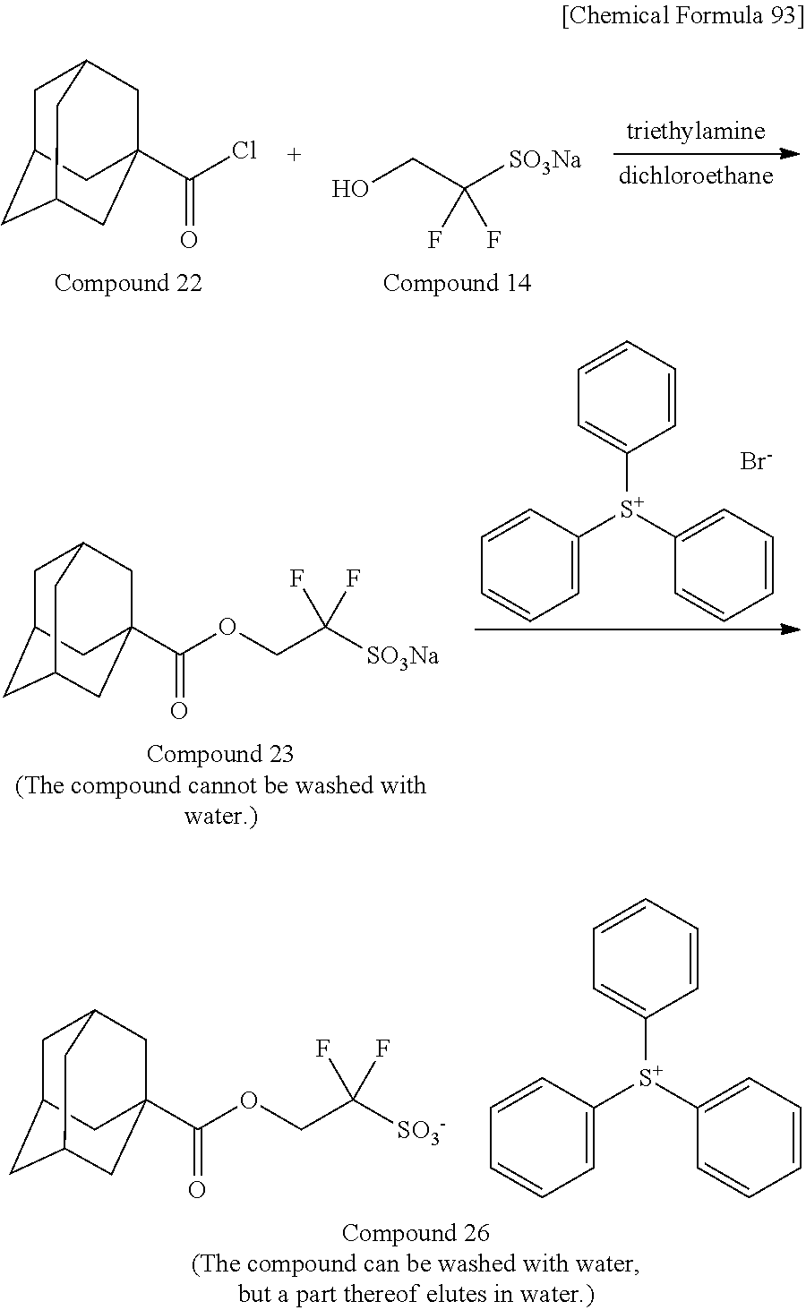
C1=CC=CC=C1[S+](C1=CC=CC=C1)C1=CC=CC=C1.C(OCC([SO3-])(F)F)(=O)C12CC3CC(CC(C1)C3)C2.C(Cl)(=O)C12CC3CC(CC(C1)C3)C2.OCC([SO3Na])(F)F.C1=CC=CC=C1[S+](C1=CC=CC=C1)C1=CC=CC=C1.[Br-].C(OCC([SO3Na])(F)F)(=O)C12CC3CC(CC(C1)C3)C2
